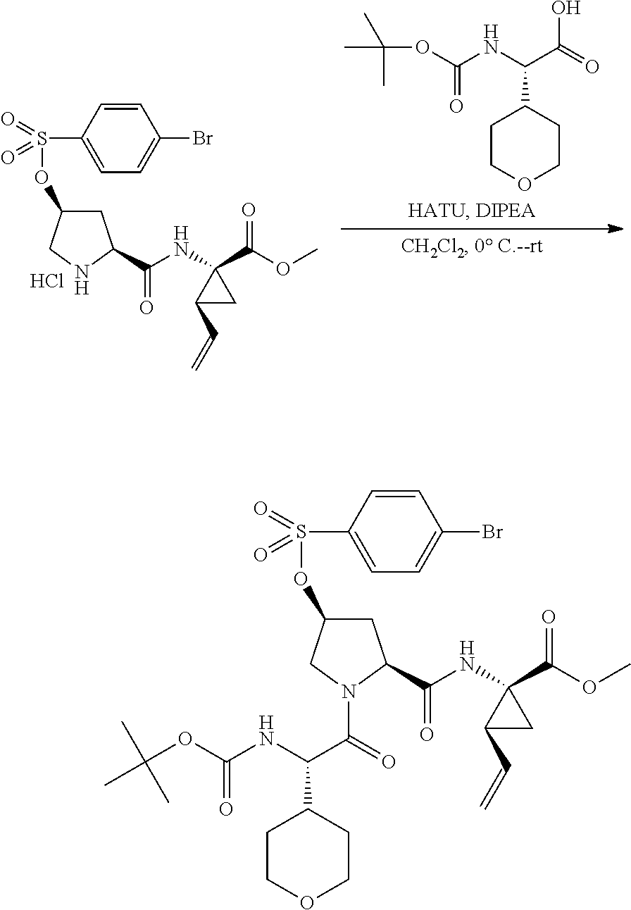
C1C(OS(=O)(=O)C2=CC=C(Br)C=C2)CN(C(=O)C(NC(OC(C)(C)C)=O)C2CCOCC2)C1C(NC1(C(OC)=O)C(C=C)C1)=O.C1C(OS(=O)(=O)C2=CC=C(Br)C=C2)CNC1C(NC1(C(OC)=O)C(C=C)C1)=O.Cl.O(C(NC(C(=O)O)C1CCOCC1)=O)C(C)(C)C
